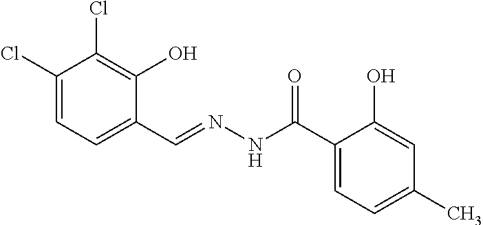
C1(Cl)=CC=C(C=NNC(=O)C2=CC=C(C)C=C2O)C(O)=C1Cl
